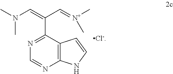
C1=NC2=C(C(C(=CN(C)C)C=[N+](C)C)=N1)C=CN2.[Cl-]
